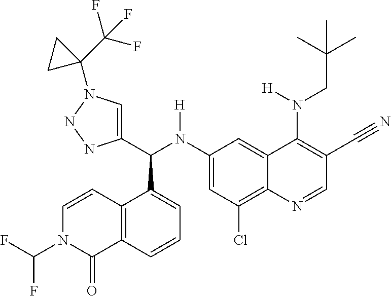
C1(N(C(C2=CN(C3(C(F)(F)F)CC3)NN2)C2=CC=CC3=C2C=CN(C(F)F)C3=O)[H])=CC(Cl)=C2C(=C1)C(N(CC(C)(C)C)[H])=C(C#N)C=N2
